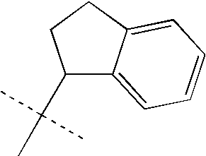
C1(C(C)(C)C)C2=CC=CC=C2CC1
